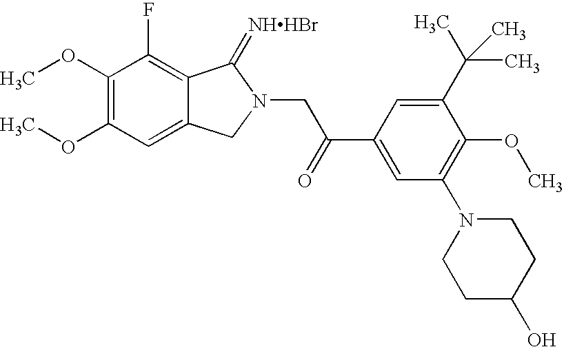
C1(OC)=C(OC)C=C2C(=C1F)C(=[NHHBr])N(CC(C1=CC(N3CCC(O)CC3)=C(OC)C(C(C)(C)C)=C1)=O)C2
